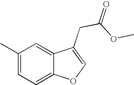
C1(C)=CC=C2C(=C1)C(CC(OC)=O)=CO2
